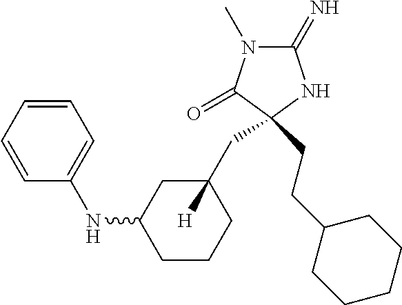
C1(=N)N(C)C(=O)C(CCC2CCCCC2)(CC2([H])CC(NC3=CC=CC=C3)CCC2)N1
